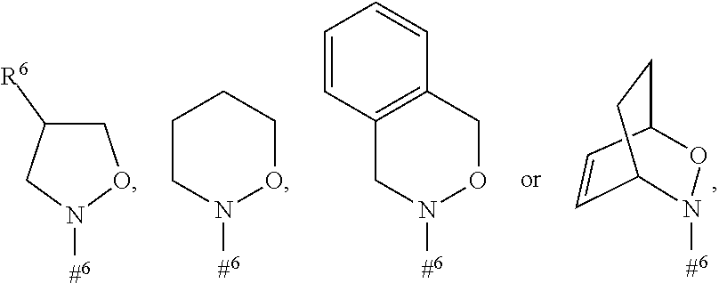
C1=CC2CCC1N([#6])O2.C1C([R6])CN([#6])O1.C1CN([#6])OCC1.C12=C(CON([#6])C1)C=CC=C2
